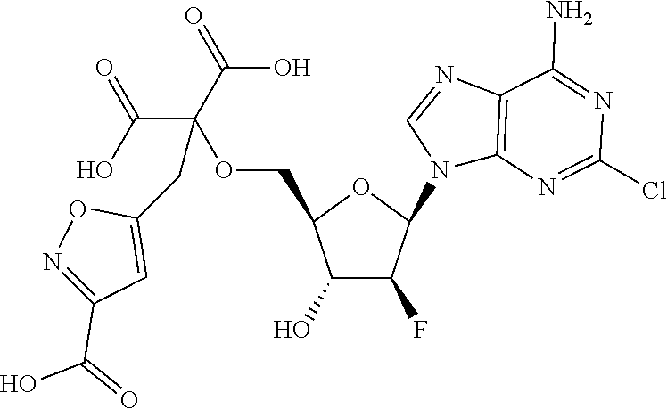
C1(O)C(F)C(N2C3=C(N=C2)C(N)=NC(Cl)=N3)OC1COC(C(O)=O)(C(O)=O)CC1=CC(C(=O)O)=NO1
